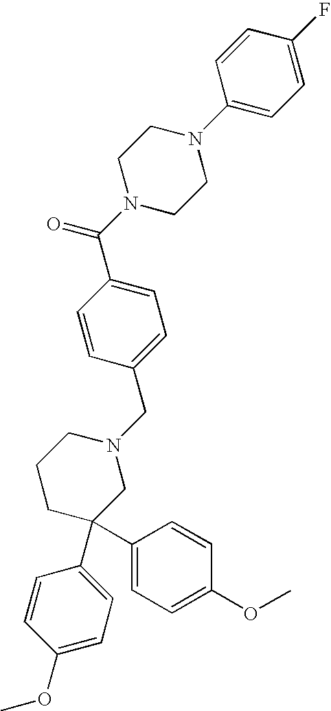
C1=C(C(N2CCN(C3=CC=C(F)C=C3)CC2)=O)C=CC(CN2CCCC(C3=CC=C(OC)C=C3)(C3=CC=C(OC)C=C3)C2)=C1
